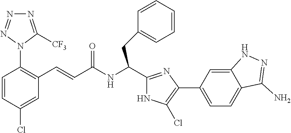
C1(Cl)=CC(C=CC(NC(C2=NC(C3=CC=C4C(=C3)NN=C4N)=C(Cl)N2)CC2=CC=CC=C2)=O)=C(N2C([CF3])=NN=N2)C=C1
